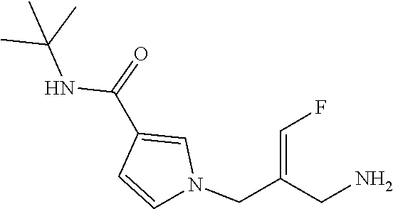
N(C(C1=CN(CC(=CF)CN)C=C1)=O)C(C)(C)C
